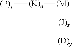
[(P)x][(K)u][(M)][(J)z][(D)y]
